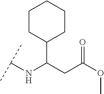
C1(C(CC(=O)OC)NC(C)C)CCCCC1
